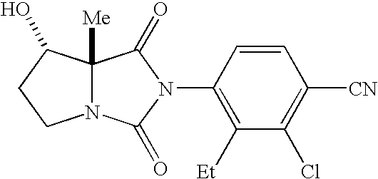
N12C([Me])(C(O)CC1)C(=O)N(C1=C([Et])C(Cl)=C([CN])C=C1)C2=O
